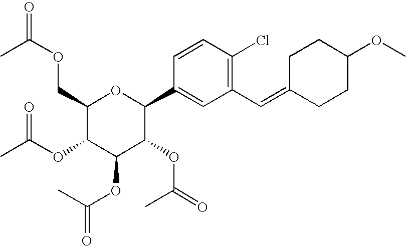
C1(COC(=O)C)C(OC(C)=O)C(OC(=O)C)C(OC(=O)C)C(C2=CC(C=C3CCC(OC)CC3)=C(Cl)C=C2)O1
